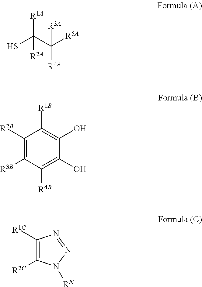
[R1A]C(C([R5A])([R4A])[R3A])(S)[R2A].[R1B]C1=C(O)C(O)=C([R4B])C([R3B])=C1[R2B].C1([R1C])=C([R2C])N([RN])N=N1
